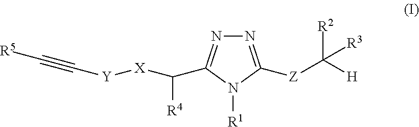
N1=C([Z]C([H])([R2])[R3])N([R1])C(C([R4])[X][Y]C#C[R5])=N1
